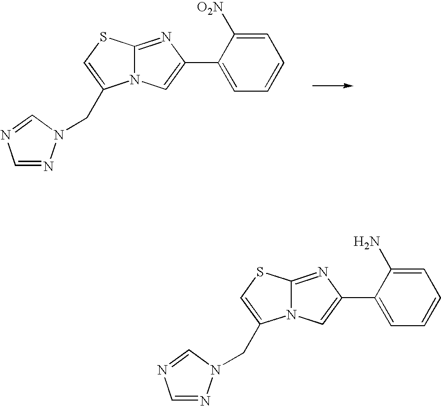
C(C1=CSC2=NC(C3=CC=CC=C3[O2N])=CN21)N1N=CN=C1.C(C1=CSC2=NC(C3=CC=CC=C3N)=CN21)N1N=CN=C1
